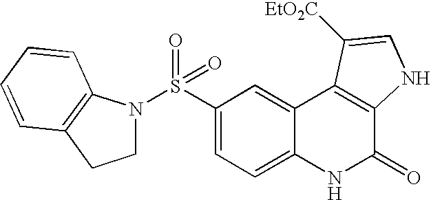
S(C1=CC=C2C(=C1)C1=C(C(=O)N2)NC=C1[EtO2C])(=O)(=O)N1CCC2=C1C=CC=C2
